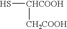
S[CHCOOH][CH2COOH]
